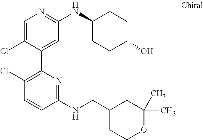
C1=C(Cl)C(C2=C(Cl)C=CC(NCC3CCOC(C)(C)C3)=N2)=CC(NC2CCC(O)CC2)=N1
